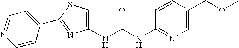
C1(NC(NC2=NC=C(COC)C=C2)=O)=CSC(C2=CC=NC=C2)=N1
